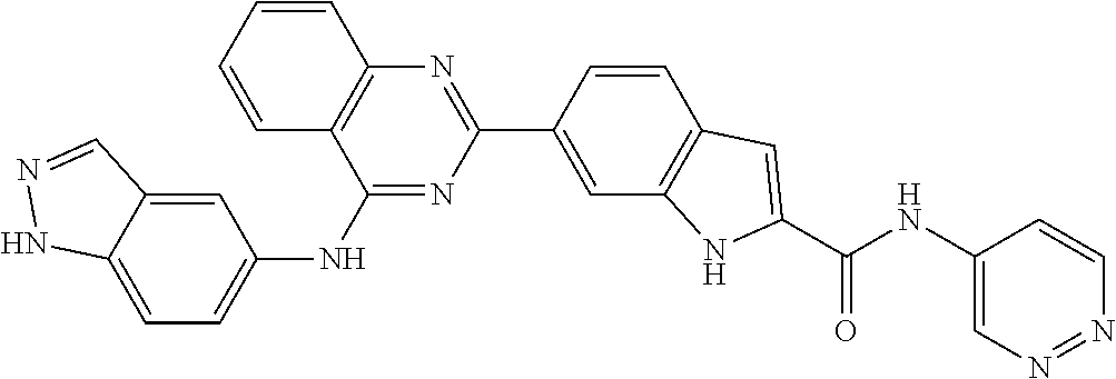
N1=NC=CC(NC(C2=CC3=C(N2)C=C(C2=NC4=C(C=CC=C4)C(NC4=CC=C5NN=CC5=C4)=N2)C=C3)=O)=C1
